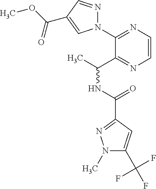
N1(C2=NC=CN=C2C(C)NC(C2=NN(C)C(C(F)(F)F)=C2)=O)N=CC(C(OC)=O)=C1
